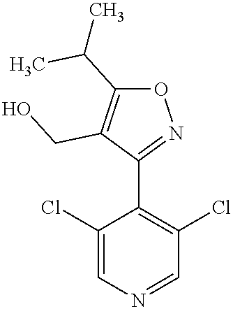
O1C(C(C)C)=C(CO)C(C2=C(Cl)C=NC=C2Cl)=N1
